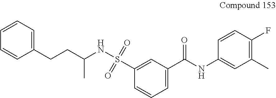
C(NS(=O)(=O)C1=CC(C(NC2=CC(C)=C(F)C=C2)=O)=CC=C1)(CCC1=CC=CC=C1)C
